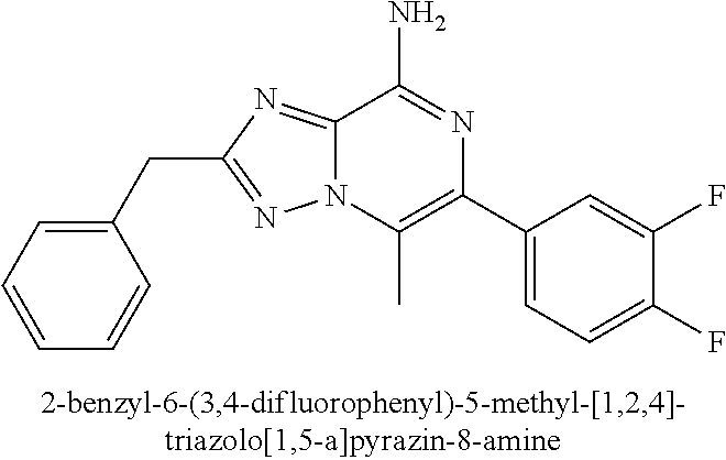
C12=NC(CC3=CC=CC=C3)=NN1C(C)=C(C1=CC=C(F)C(F)=C1)N=C2N
